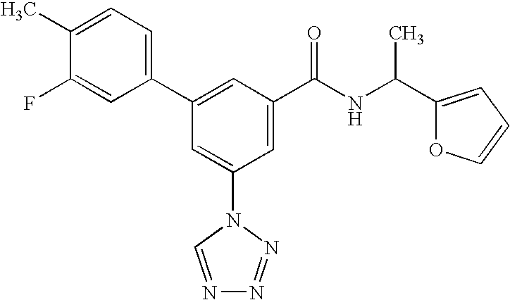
C1(C2=CC(C(NC(C3=CC=CO3)C)=O)=CC(N3C=NN=N3)=C2)=CC=C(C)C(F)=C1
